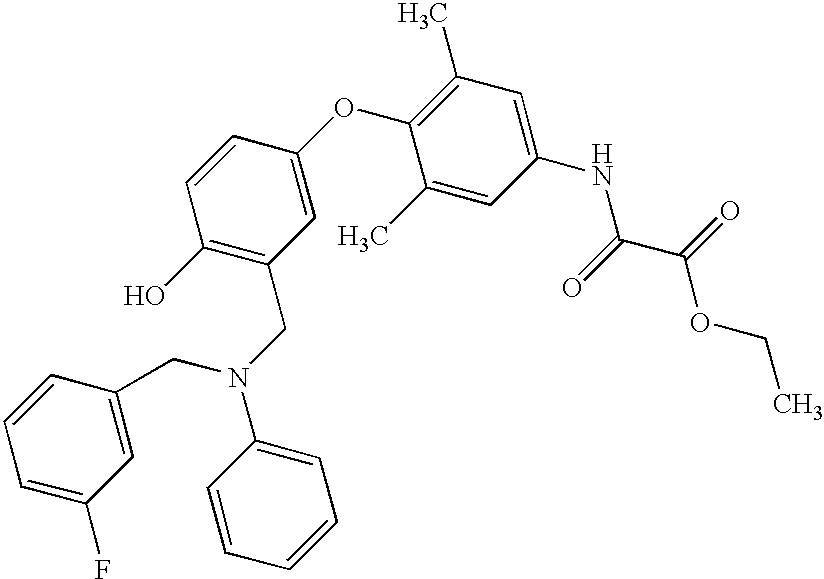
C1(NC(C(OCC)=O)=O)=CC(C)=C(OC2=CC(CN(CC3=CC(F)=CC=C3)C3=CC=CC=C3)=C(O)C=C2)C(C)=C1
